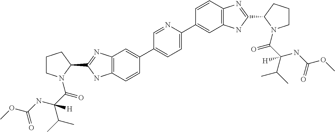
COC(=O)NC(C(C)C)(C(=O)N1CCCC1C1=NC2=C(C=CC(C3=CC=C(C4=CC5=C(C=C4)N=C(C4CCCN4C(=O)C(NC(=O)OC)(C(C)C)[H])N5)N=C3)=C2)N1)[H]
